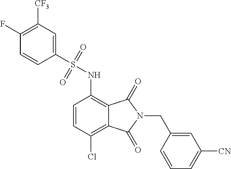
C1(F)=C([CF3])C=C(S(=O)(=O)NC2=C3C(=C(Cl)C=C2)C(=O)N(CC2=CC([CN])=CC=C2)C3=O)C=C1
